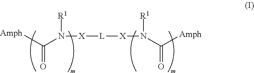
[Amph]C(N([X][L][X]N(C([Amph])=O)[R1])[R1])=O
